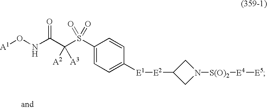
C1(S(C(C(NO[A1])=O)([A2])[A3])(=O)=O)=CC=C([E1][E2]C2CN([S(O)2][E4][E5])C2)C=C1
